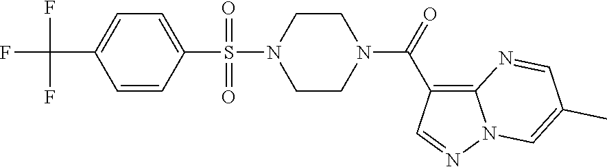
C1=CC(S(N2CCN(C(=O)C3=C4N(N=C3)C=C(C)C=N4)CC2)(=O)=O)=CC=C1C(F)(F)F
